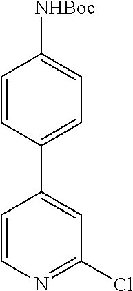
C1=CN=C(Cl)C=C1C1=CC=C([NHBoc])C=C1
